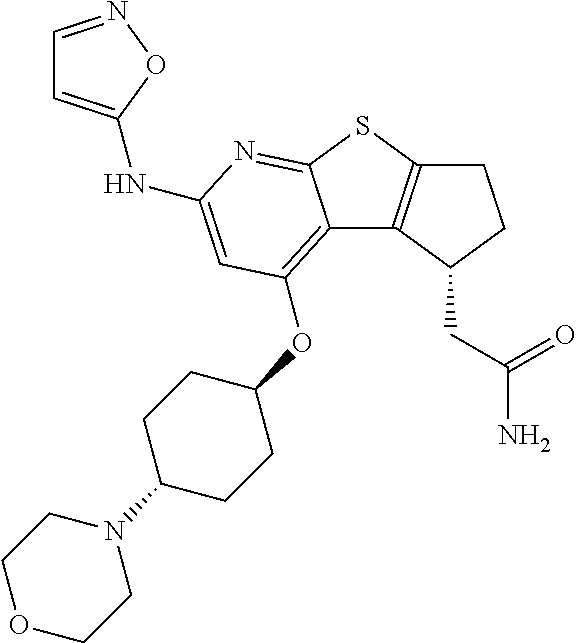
C1C2=C(C(CC(N)=O)C1)C1=C(OC3CCC(N4CCOCC4)CC3)C=C(NC3=CC=NO3)N=C1S2
